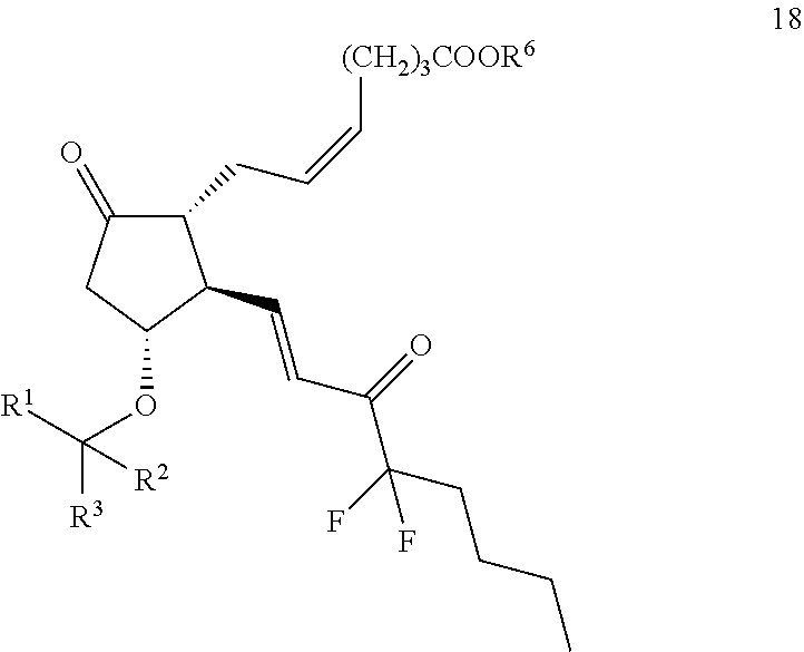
C1(=O)CC(OC([R3])([R1])[R2])C(C=CC(C(CCCC)(F)F)=O)C1CC=C[(CH2)3COOR6]
